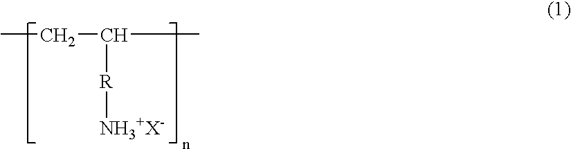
CCC([R][NH3+X-])C
